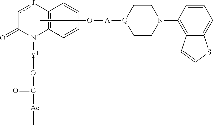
C12=C(C=CC=C1)N([Y1]OC(=O)[Ac]C)C(=O)c[J]2.CO[A][Q]1CCN(C2=C3C(=CC=C2)SC=C3)CC1
